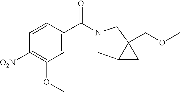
C1=C(C(=O)N2CC3CC3(COC)C2)C=CC([O2N])=C1OC
